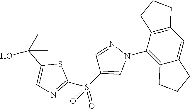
C12=C(C(N3N=CC(S(C4=NC=C(C(O)(C)C)S4)(=O)=O)=C3)=C3C(=C1)CCC3)CCC2
